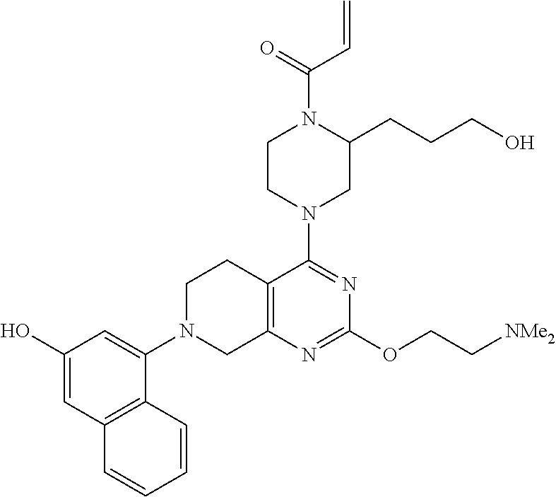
C12=C(N=C(OCC[NMe2])N=C1N1CCN(C(=O)C=C)C(CCCO)C1)CN(C1=CC(O)=CC3=C1C=CC=C3)CC2
